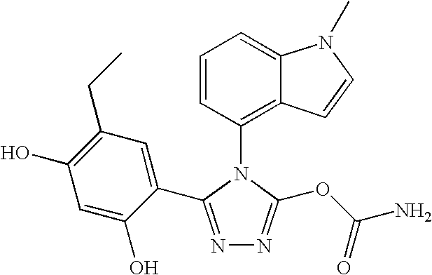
N1=C(C2=CC(CC)=C(O)C=C2O)N(C2=C3C(=CC=C2)N(C)C=C3)C(OC(N)=O)=N1
